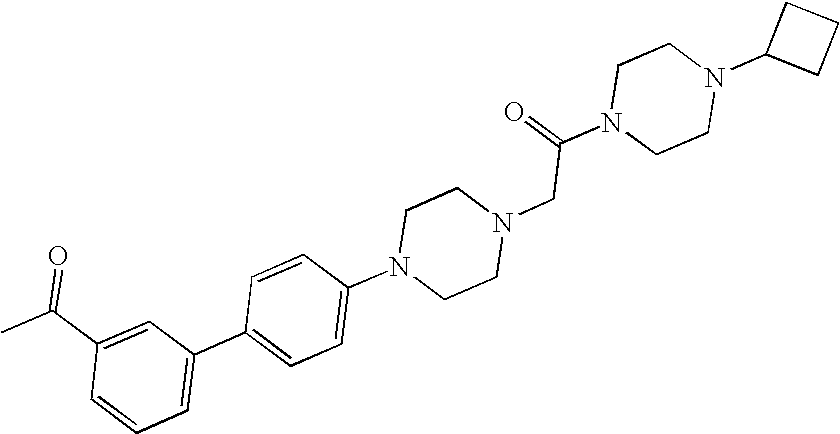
C1=C(C(C)=O)C=CC=C1C1=CC=C(N2CCN(CC(N3CCN(C4CCC4)CC3)=O)CC2)C=C1
